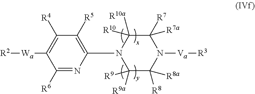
C1([R6])=NC(N2C([R9a])([R9])C([R8])([R8a])N([Va][R3])C([R7])([R7a])C2([R10a])[R10])=C([R5])C([R4])=C1[Wa][R2]
